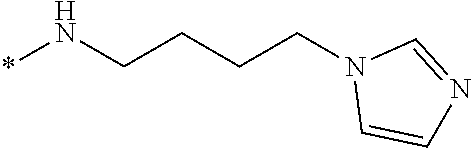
N(*)CCCCN1C=CN=C1
